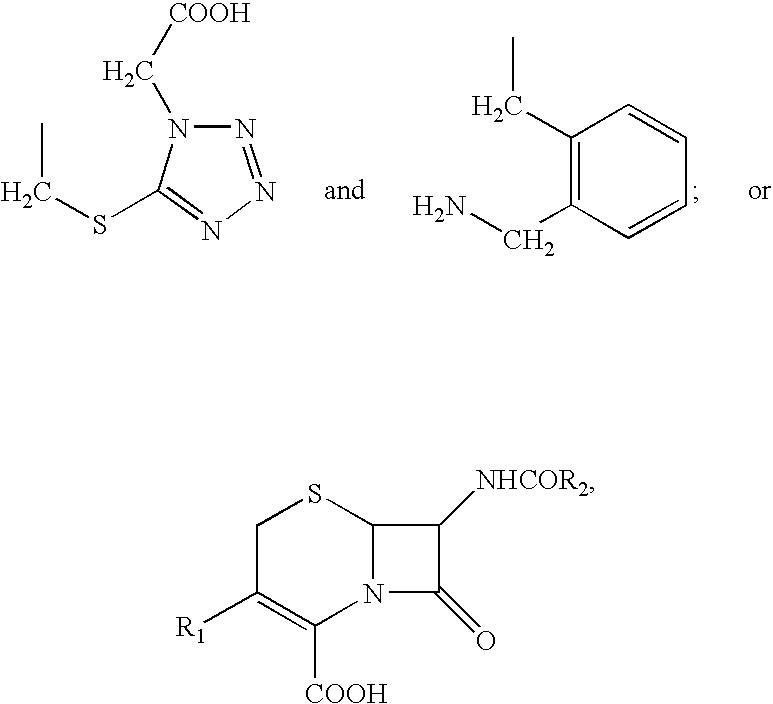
C1(CC)=C(CN)C=CC=C1.N1=NN=C(SCC)N1C[COOH].C1C([R1])=C([COOH])N2C(S1)C([NHCOR2])C2=O
